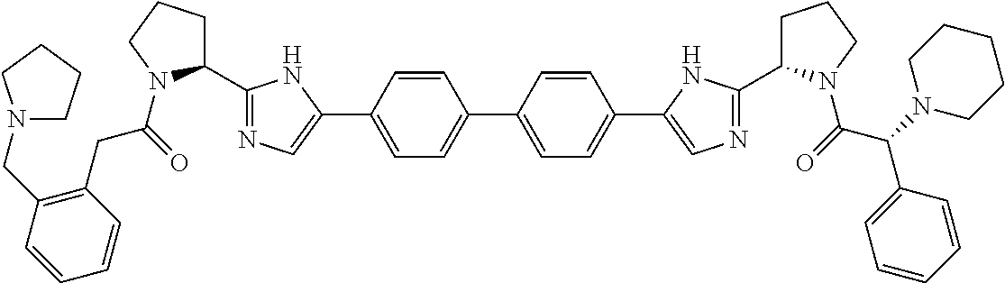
C1(C2=NC=C(C3=CC=C(C4=CC=C(C5=CN=C(C6CCCN6C(=O)C(N6CCCCC6)C6=CC=CC=C6)N5)C=C4)C=C3)N2)CCCN1C(=O)CC1=C(CN2CCCC2)C=CC=C1
